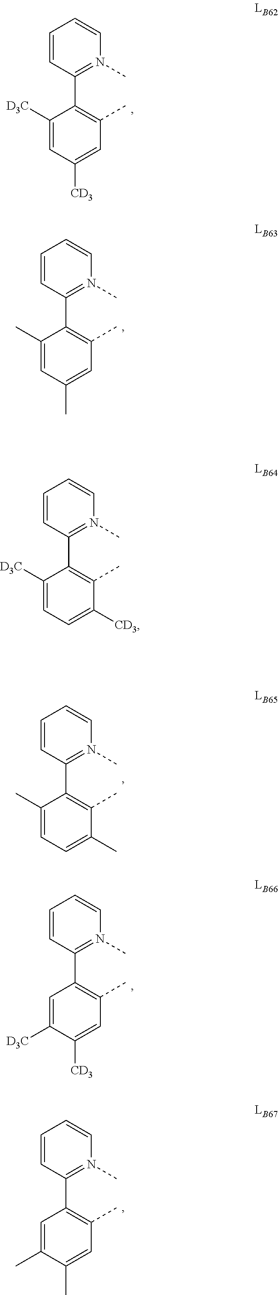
C1([CD3])=CC(C)=C(C2=N(C)C=CC=C2)C([D3C])=C1.C1(C)=CC(C)=C(C2=N(C)C=CC=C2)C(C)=C1.C1=C([CD3])C(C)=C(C2=N(C)C=CC=C2)C([D3C])=C1.C1=C(C)C(C)=C(C2=N(C)C=CC=C2)C(C)=C1.C1([CD3])=CC(C)=C(C2=N(C)C=CC=C2)C=C1[D3C].C1(C)=CC(C)=C(C2=N(C)C=CC=C2)C=C1C
